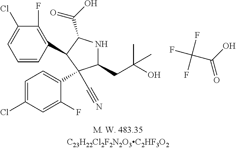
C1=CC(C2C(C(=O)O)NC(CC(O)(C)C)C2(C2=CC=C(Cl)C=C2F)C#N)=C(F)C(Cl)=C1.FC(F)(F)C(O)=O
